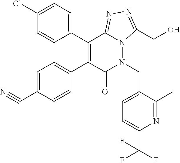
C1(Cl)=CC=C(C2=C(C3=CC=C(C#N)C=C3)C(=O)N(CC3=CC=C(C(F)(F)F)N=C3C)N3C2=NN=C3CO)C=C1
